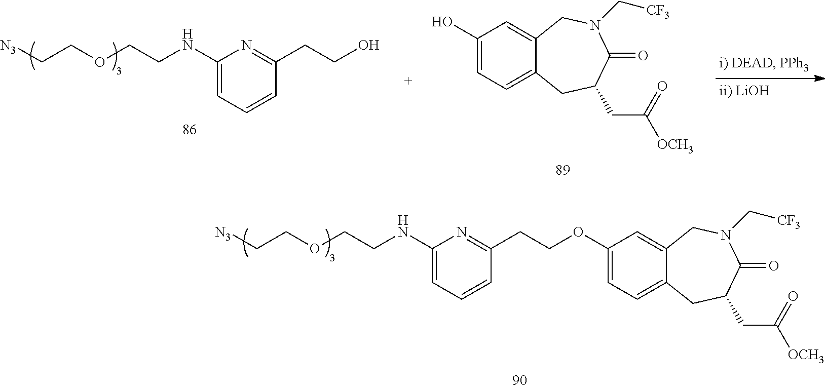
C1(NCCOCC[N3])=CC=CC(CCO)=N1.C1(O)=CC=C2C(=C1)CN(C[CF3])C(=O)C(CC(=O)[OCH3])C2.C1(OCCC2=NC(NCCOCC[N3])=CC=C2)=CC=C2C(=C1)CN(C[CF3])C(=O)C(CC(=O)[OCH3])C2
